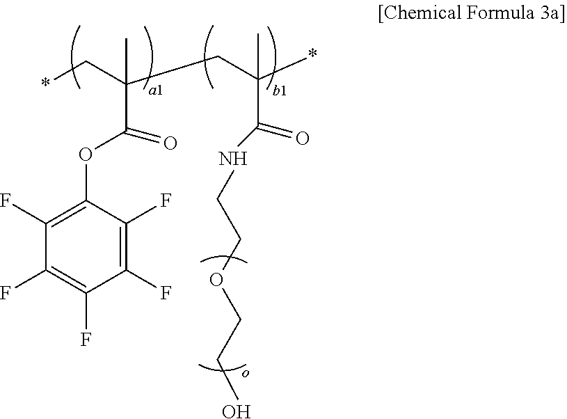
C1(F)=C(OC(C(CC(*)(C)C(=O)NCCOCCO)(C*)C)=O)C(F)=C(F)C(F)=C1F
